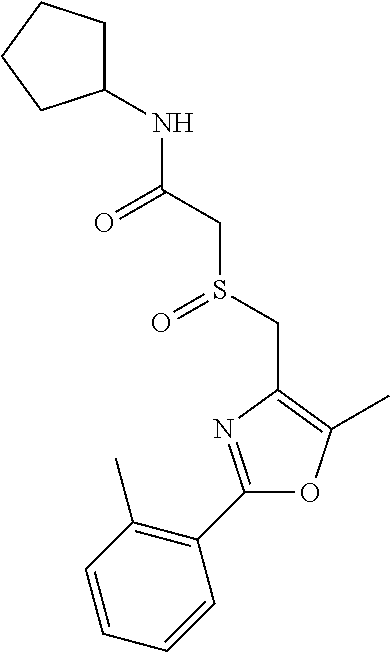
C1=CC=CC(C2=NC(CS(=O)CC(=O)NC3CCCC3)=C(C)O2)=C1C
